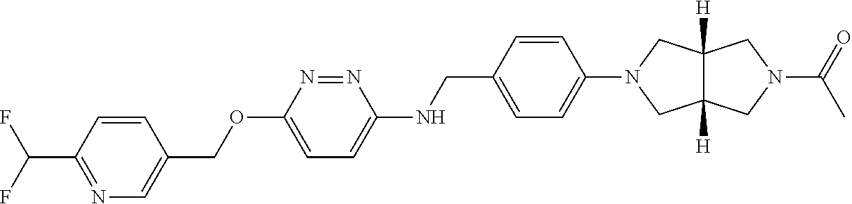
C1=CC(C(F)F)=NC=C1COC1=CC=C(NCC2=CC=C(N3CC4([H])C([H])(C3)CN(C(=O)C)C4)C=C2)N=N1
